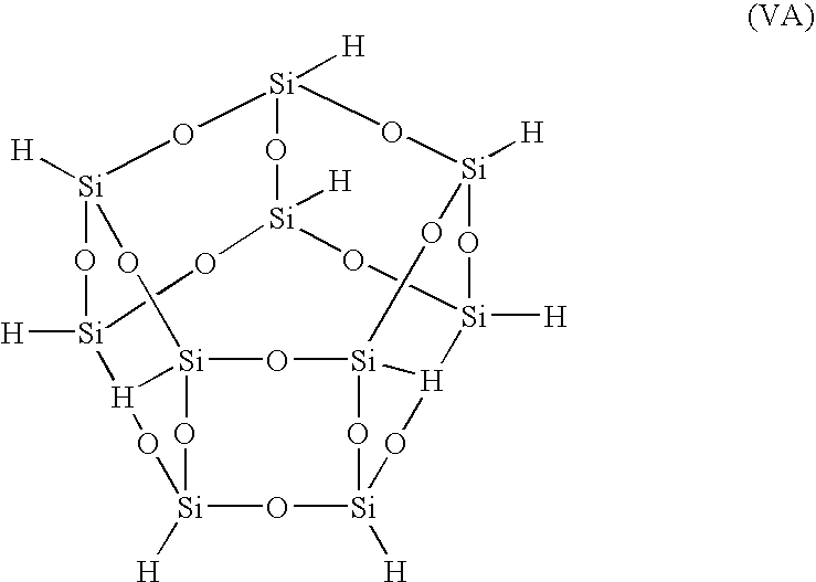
O1[Si]23O[Si]4([H])O[Si]5([H])O[Si]16[H](O5)[Si]1([H])O[Si]([H])(O6)O[Si]5([H])O[Si]([H])(O[Si]([H])([H]2O4)O[Si]([H])(O5)O1)O3
